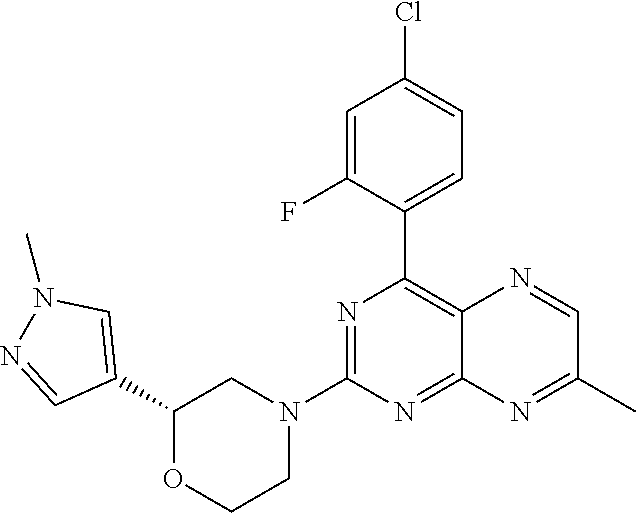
N1=C(N2CC(C3=CN(C)N=C3)OCC2)N=C2C(=C1C1=CC=C(Cl)C=C1F)N=CC(C)=N2
